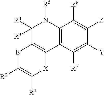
C12=C(C([R7])=C([Y])C([Z])=C1[R6])C1=C(C([R4])([R3])N2[R5])[E]C([R2])=C([R1])[X]1
